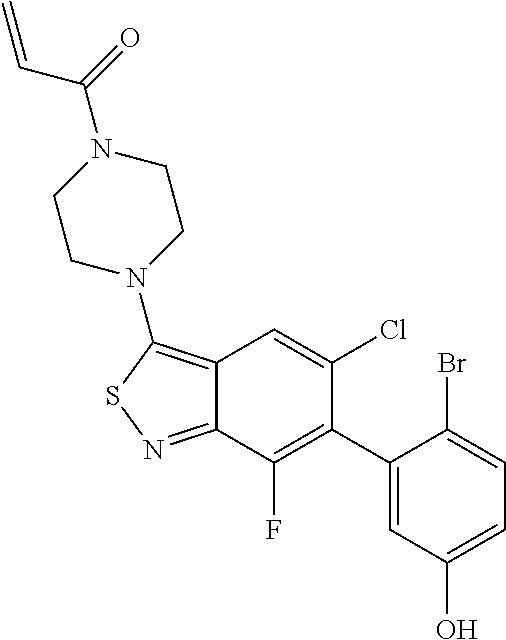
C12=C(N3CCN(C(=O)C=C)CC3)SN=C1C(F)=C(C1=CC(O)=CC=C1Br)C(Cl)=C2
